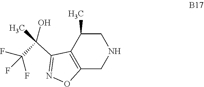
N1CC(C)C2=C(C1)ON=C2C(C(F)(F)F)(O)C
